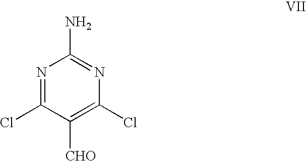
N1=C(Cl)C([CHO])=C(Cl)N=C1N
